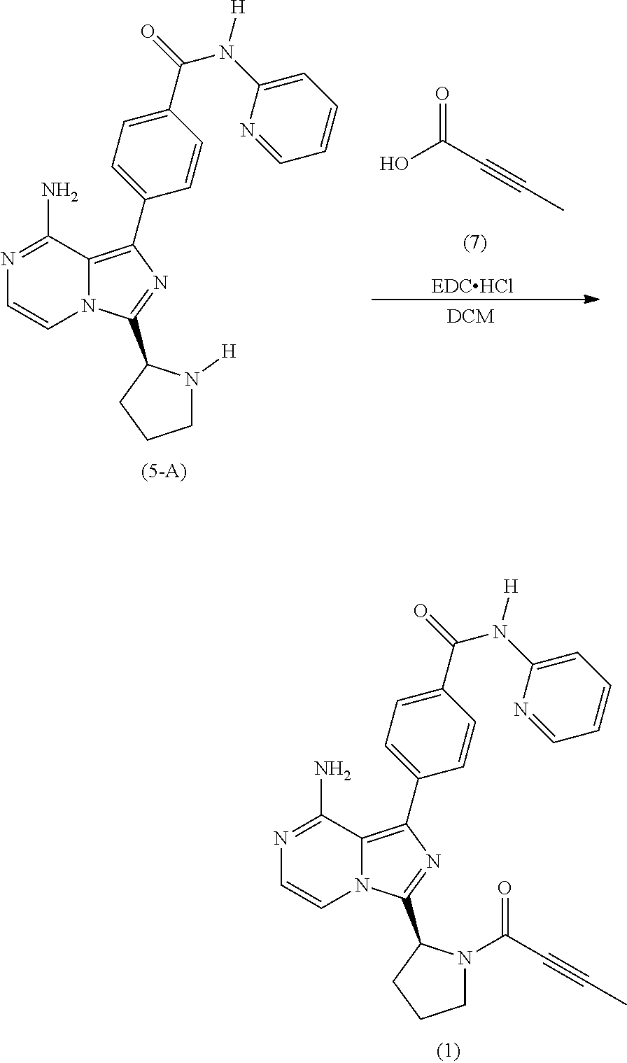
N1=C(N)C2=C(C3=CC=C(C(=O)N(C4=CC=CC=N4)[H])C=C3)N=C(C3CCCN3C(C#CC)=O)N2C=C1.N1=C(N)C2=C(C3=CC=C(C(=O)N(C4=CC=CC=N4)[H])C=C3)N=C(C3CCCN3[H])N2C=C1.O=C(C#CC)O.[EDCHCl]
